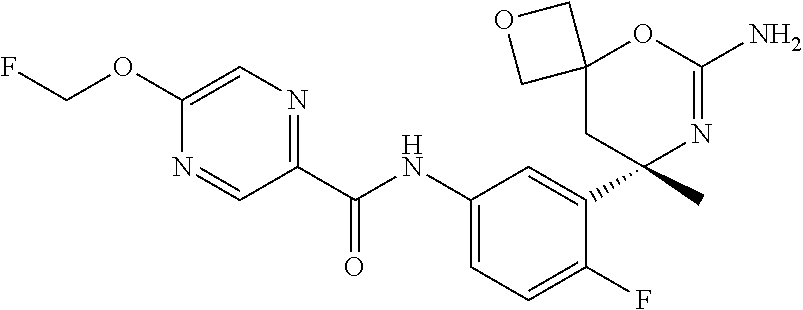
C1(C(NC2=CC=C(F)C(C3(C)N=C(N)OC4(C3)COC4)=C2)=O)=NC=C(OCF)N=C1
